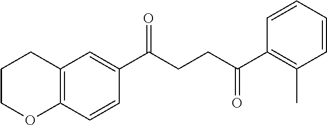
C1(C(CCC(C2=C(C)C=CC=C2)=O)=O)=CC2=C(C=C1)OCCC2
